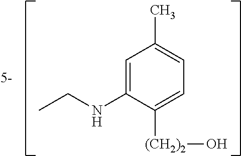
C1=C([(CH2)2]O)C(NCC)=CC(C)=C1
